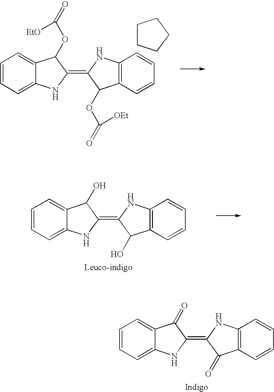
C1=CC=C2C(=C1)C(O)C(=C1NC3=C(C1O)C=CC=C3)N2.C1=CC=C2C(=C1)C(=O)C(=C1NC3=C(C1=O)C=CC=C3)N2.C1=CC=C2C(=C1)C(OC([EtO])=O)C(=C1NC3=C(C1OC([OEt])=O)C=CC=C3)N2.C1CCCC1
